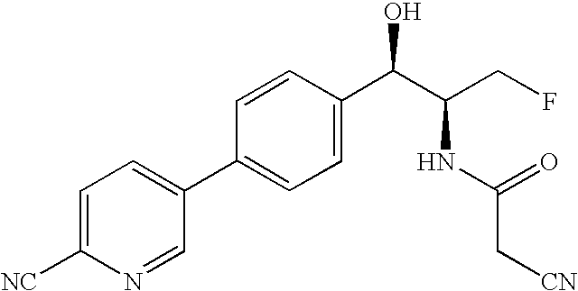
C1(C2=CC=C(C(C(CF)NC(C[CN])=O)O)C=C2)=CC=C([NC])N=C1
